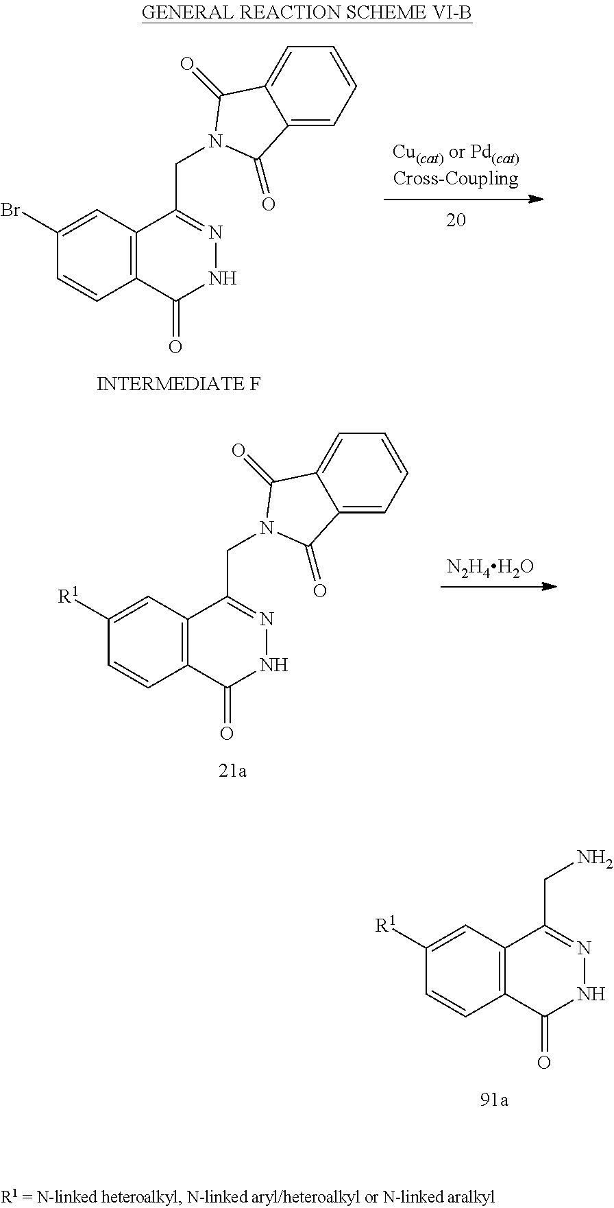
[Cu(cat) or Pd(cat)Cross-Coupling].C1(Br)=CC2=C(C(=O)NN=C2CN2C(=O)C3=CC=CC=C3C2=O)C=C1.[N2H4H2O].C1([R1])=CC2=C(C(=O)NN=C2CN2C(=O)C3=CC=CC=C3C2=O)C=C1.C1([R1])=CC2=C(C(=O)NN=C2CN)C=C1
